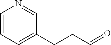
C1=CC=C(CCC=O)C=N1
